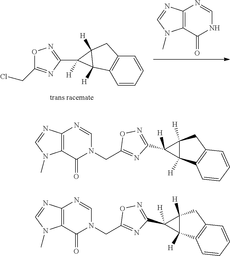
N1C=NC2=C(C1=O)N(C)C=N2.C1=CC=CC2=C1C1([H])C([H])(C2)C1(C1=NOC(CCl)=N1)[H].C1(CN2C=NC3=C(C2=O)N(C)C=N3)=NC(C2([H])C3([H])CC4=C(C=CC=C4)C32[H])=NO1.C1(CN2C=NC3=C(C2=O)N(C)C=N3)=NC(C2([H])C3([H])CC4=C(C=CC=C4)C32[H])=NO1
